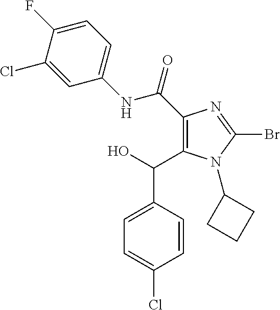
N1(C2CCC2)C(Br)=NC(C(NC2=CC=C(F)C(Cl)=C2)=O)=C1C(C1=CC=C(Cl)C=C1)O
